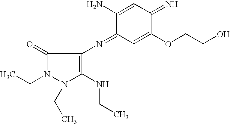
C1(=O)N(CC)N(CC)C(NCC)=C1N=C1C=C(OCCO)C(=N)C=C1N
